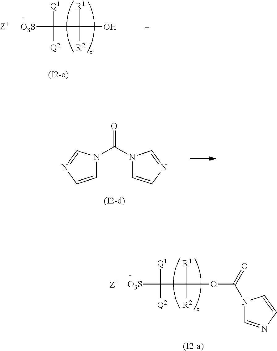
[O3S]C([Q1])([Q2])C([R1])([R2])O.O=C(N1C=CN=C1)N1C=CN=C1.[O3S]C([Q1])([Q2])C([R1])([R2])OC(=O)N1C=NC=C1.[(I2-a)]
